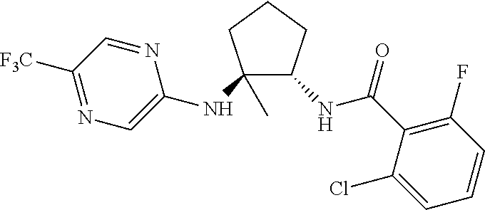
C1(NC2=CN=C([F3C])C=N2)(C)C(NC(=O)C2=C(F)C=CC=C2Cl)CCC1
